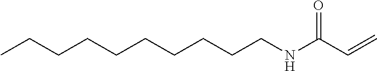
CCCCCCCCCCNC(C=C)=O
